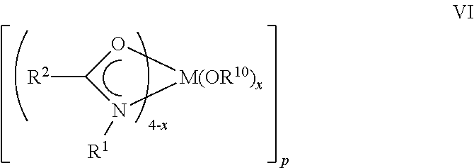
[R2]C1N([R1])[M(OR10)x]O1
